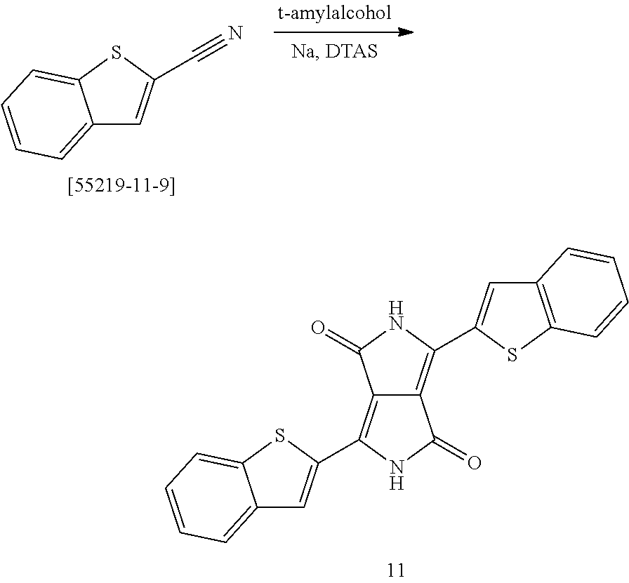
C12=C(C3=CC4=CC=CC=C4S3)NC(=O)C1=C(C1=CC3=C(S1)C=CC=C3)NC2=O.C12=CC=CC=C1C=C(C#N)S2
